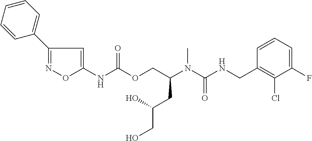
C1=CC(CNC(N(C(COC(NC2=CC(C3=CC=CC=C3)=NO2)=O)CC(O)CO)C)=O)=C(Cl)C(F)=C1
